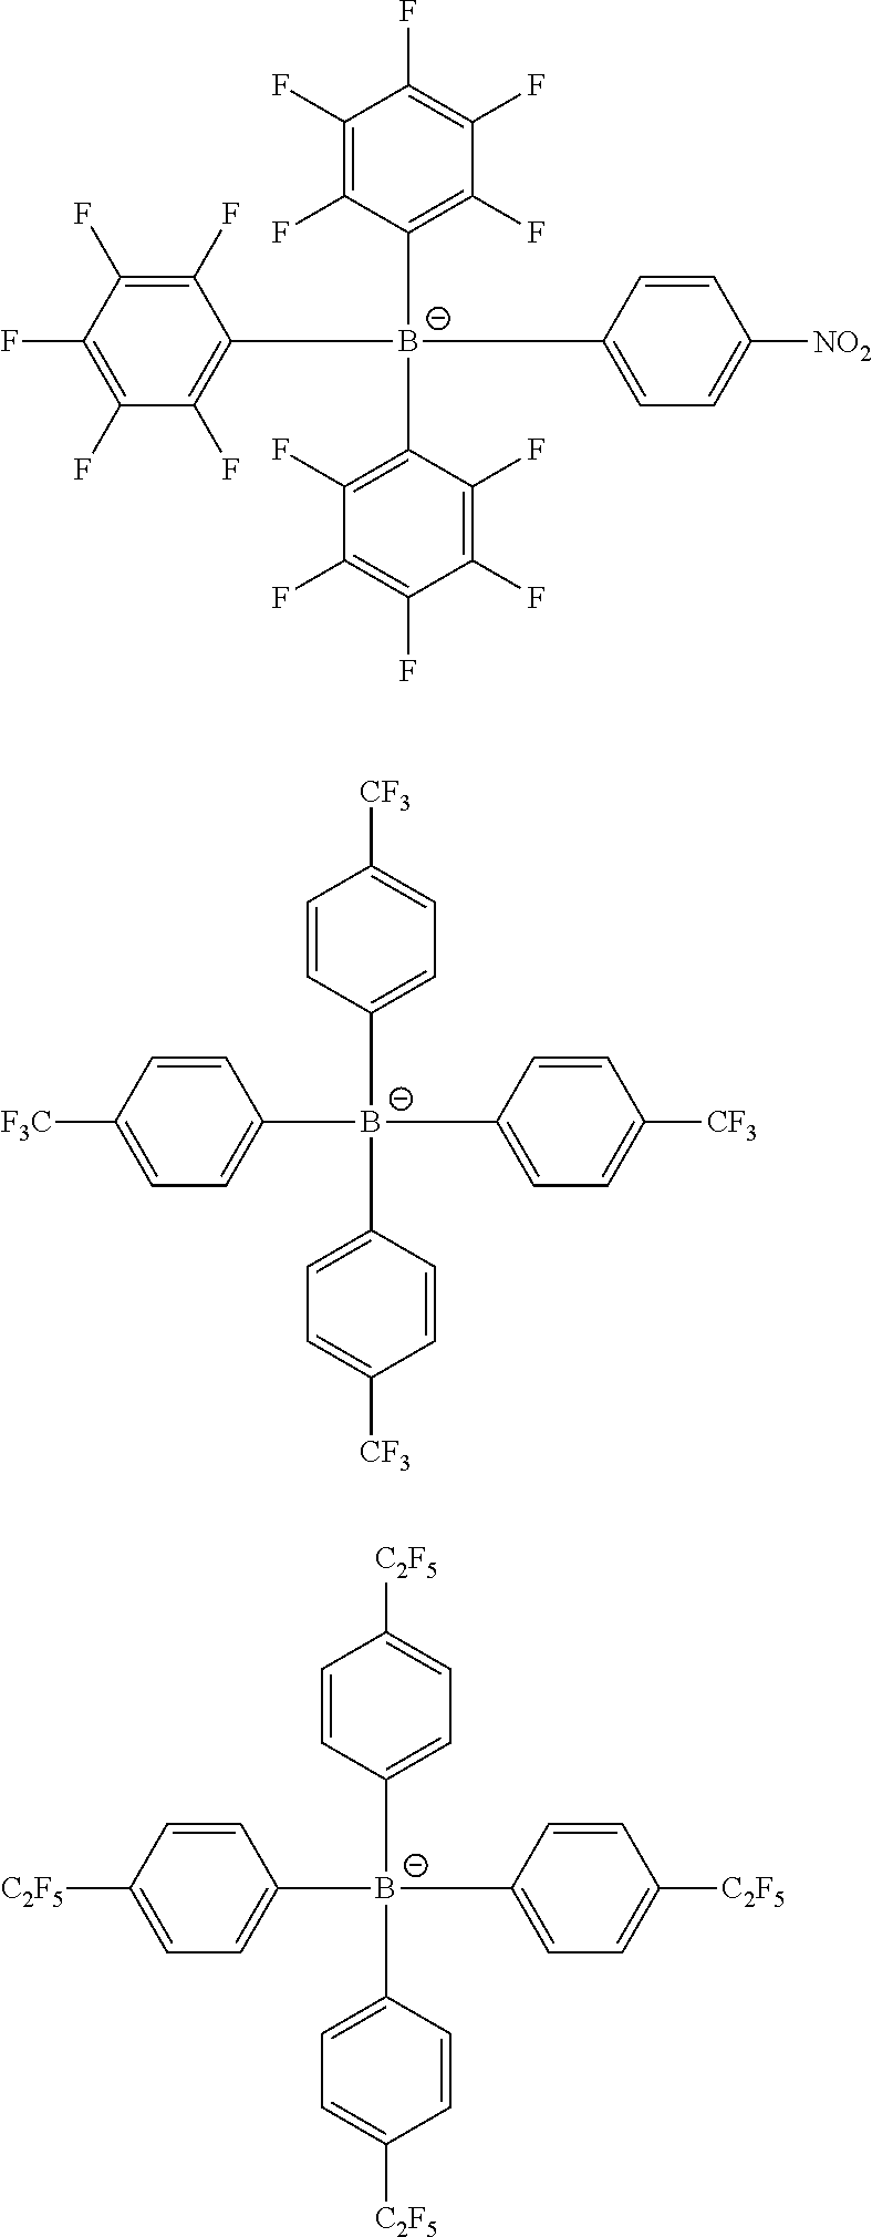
C1(F)=C(F)C([B-](C2=C(F)C(F)=C(F)C(F)=C2F)(C2=C(F)C(F)=C(F)C(F)=C2F)C2=CC=C([NO2])C=C2)=C(F)C(F)=C1F.C1=CC([B-](C2=CC=C([CF3])C=C2)(C2=CC=C([F3C])C=C2)C2=CC=C([CF3])C=C2)=CC=C1[CF3].C1=CC([B-](C2=CC=C([C2F5])C=C2)(C2=CC=C([C2F5])C=C2)C2=CC=C([C2F5])C=C2)=CC=C1[C2F5]
